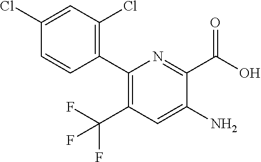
C1(C2=C(Cl)C=C(Cl)C=C2)=C(C(F)(F)F)C=C(N)C(C(O)=O)=N1
